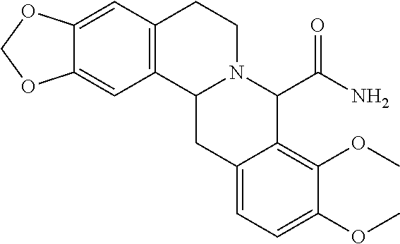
C12=C(C=C3C(=C1)OCO3)CCN1C2CC2=CC=C(OC)C(OC)=C2C1C(N)=O
